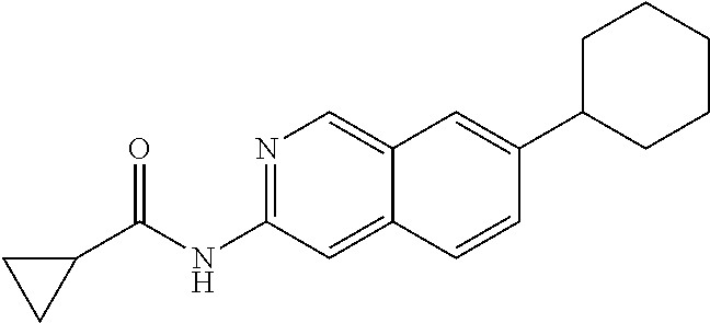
N1=C(NC(C2CC2)=O)C=C2C(=C1)C=C(C1CCCCC1)C=C2
